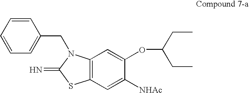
C12=C(C=C([NHAc])C(OC(CC)CC)=C1)SC(=N)N2CC1=CC=CC=C1
